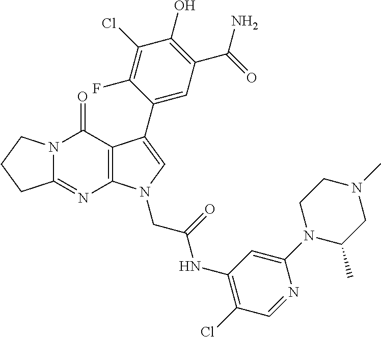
C12=NC3=C(C(=O)N1CCC2)C(C1=CC(C(=O)N)=C(O)C(Cl)=C1F)=CN3CC(=O)NC1=C(Cl)C=NC(N2C(C)CN(C)CC2)=C1
